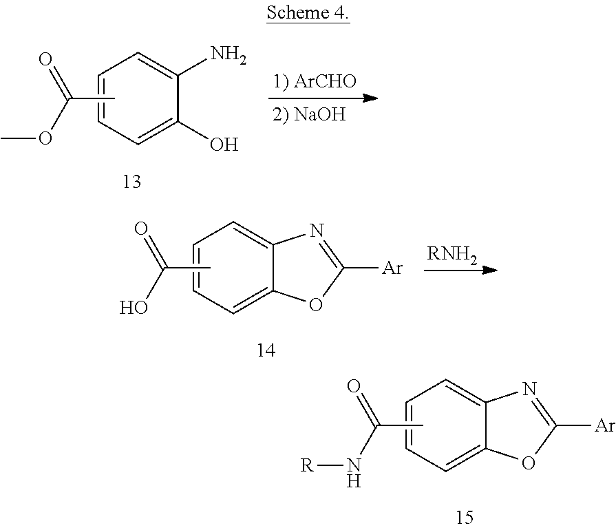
C1=C(O)C(N)=CC=C1.CC(OC)=O.C1=C2C(=CC=C1)N=C([Ar])O2.CC(O)=O.[RNH2].C1=C2C(=CC=C1)N=C([Ar])O2.CC(N[R])=O
